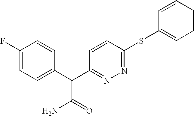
C1(F)=CC=C(C(C2=NN=C(SC3=CC=CC=C3)C=C2)C(=O)N)C=C1
